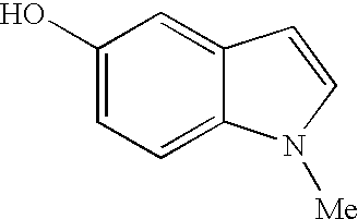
C1(O)=CC=C2C(=C1)C=CN2[Me]
